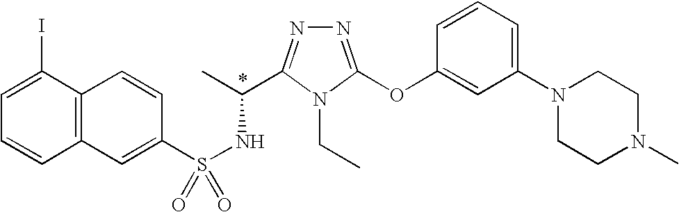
C12=C(C=C(S(NC(C)C3=NN=C(OC4=CC(N5CCN(C)CC5)=CC=C4)N3CC)(=O)=O)C=C1)C=CC=C2I
